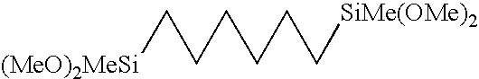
[(MeO)2MeSi]CCCCCC[SiMe(OMe)2]
